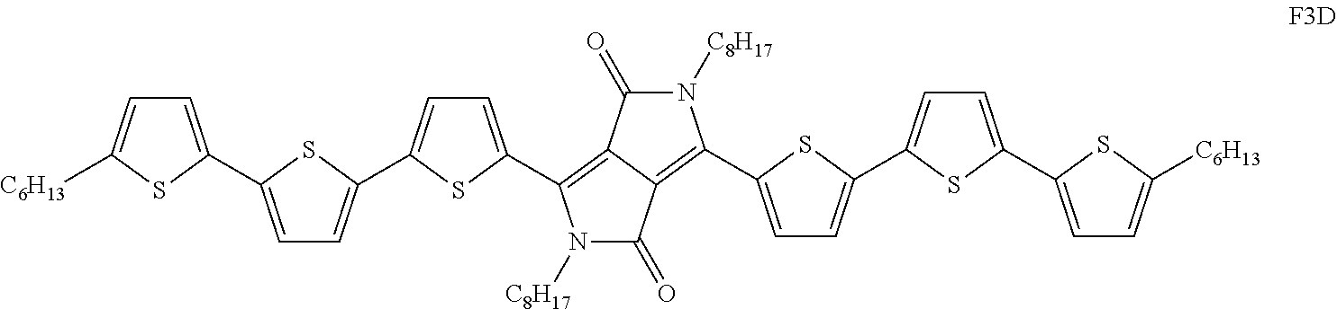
N1([C8H17])C(=O)C2=C(C3=CC=C(C4=CC=C(C5=CC=C([C6H13])S5)S4)S3)N([C8H17])C(=O)C2=C1C1=CC=C(C2=CC=C(C3=CC=C([C6H13])S3)S2)S1
